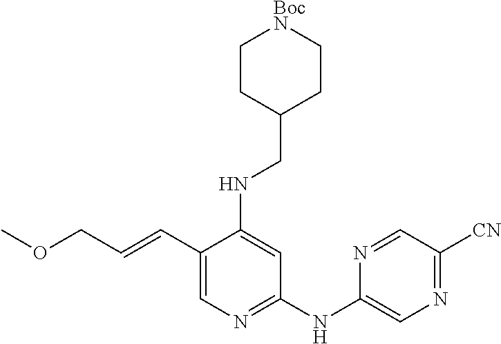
C1(C=CCOC)=CN=C(NC2=CN=C([CN])C=N2)C=C1NCC1CC[BocN]CC1
